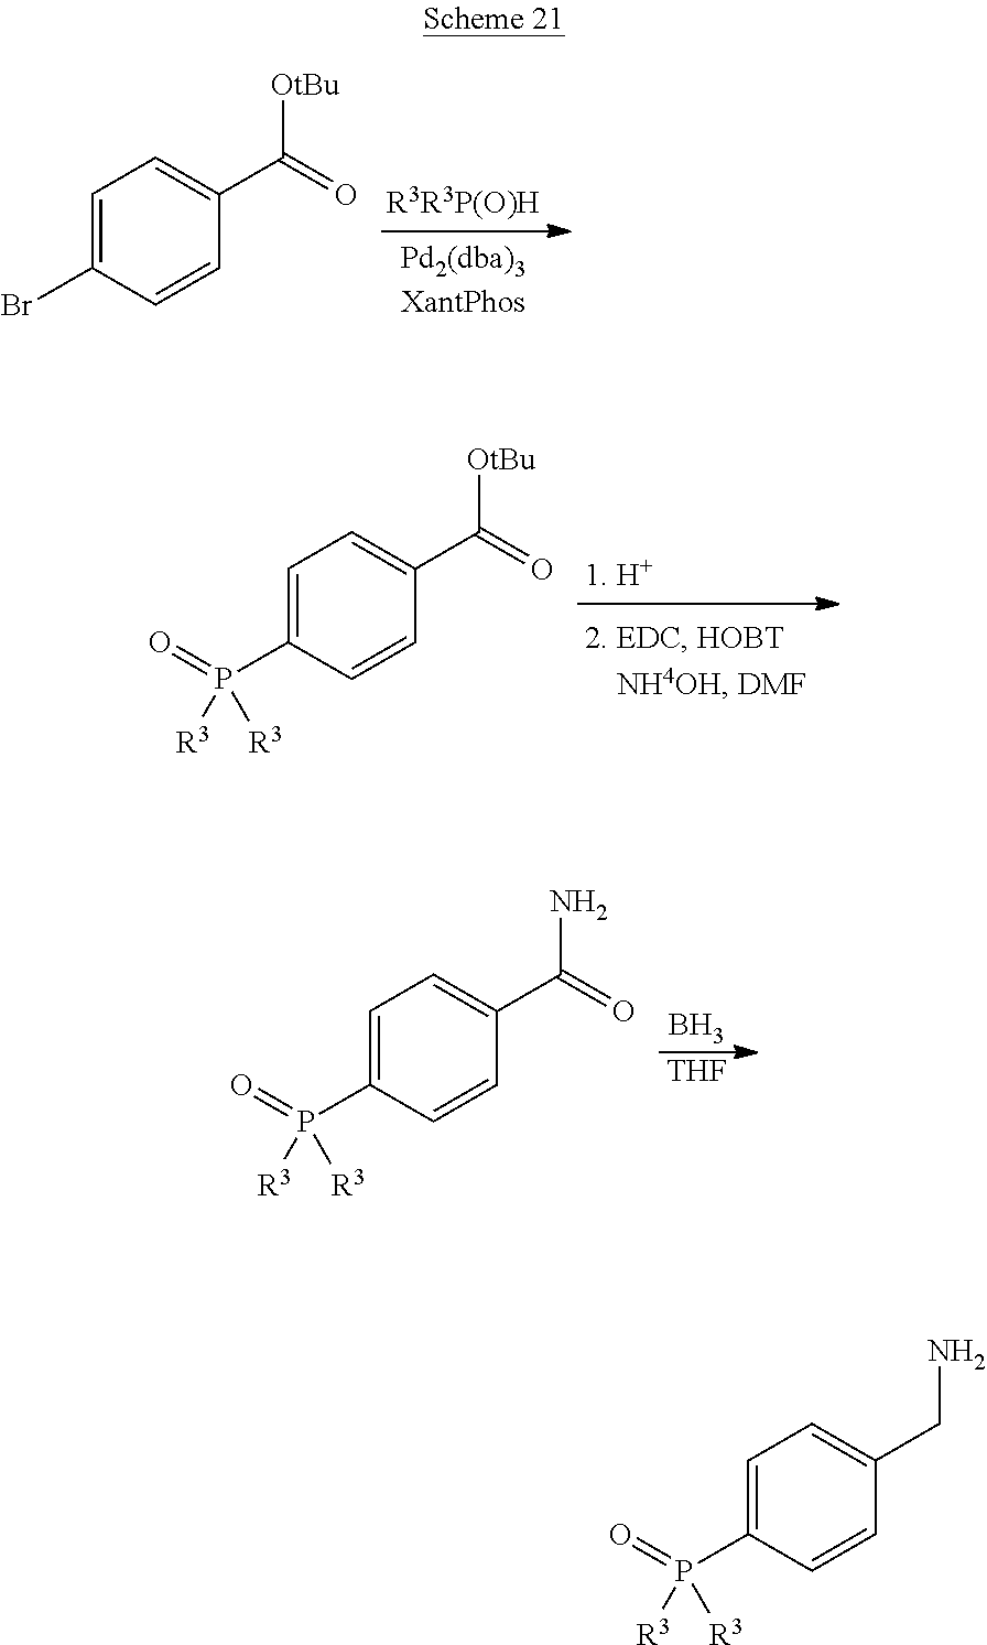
C1=C(Br)C=CC(C(=O)[OtBu])=C1.C1=C(P(=O)([R3])[R3])C=CC(C(=O)[OtBu])=C1.B.[THF].C1=C(P(=O)([R3])[R3])C=CC(C(=O)N)=C1.C1=C(P(=O)([R3])[R3])C=CC(CN)=C1
